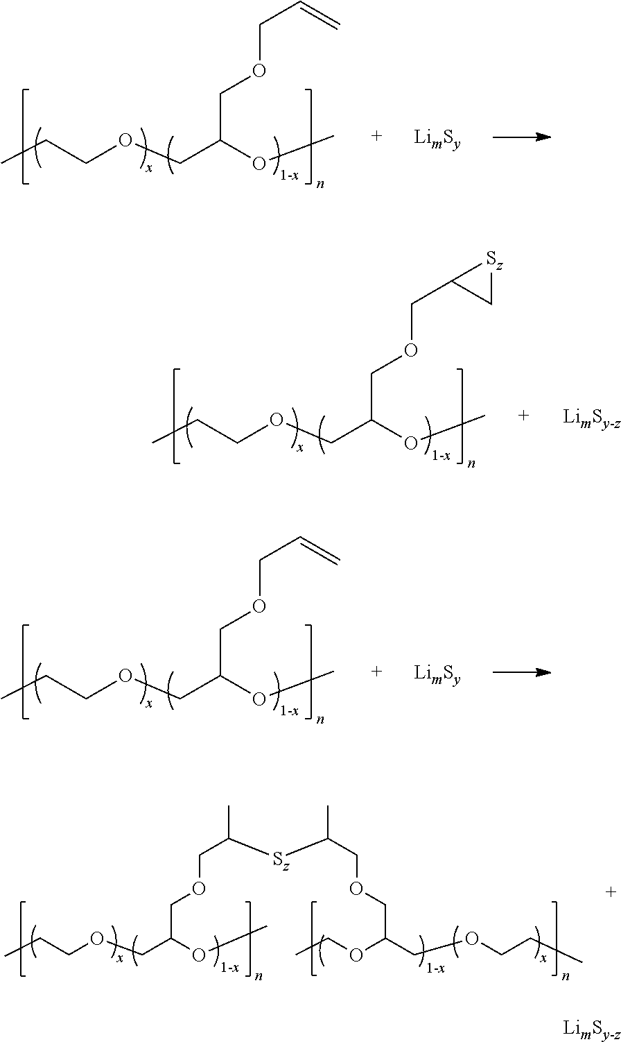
CCCOCC(OC)COCC1[Sz]C1.[1-x].[LimSy-z].CCCOCC(OC)COCC=C.[1-x].CCCOCC(OC)COCC=C.[1-x].[1-x].CCCOCC(OC)COCC([Sz]C(COCC(OCC)COCCC)C)C.[1-x].[LimSy-z]
